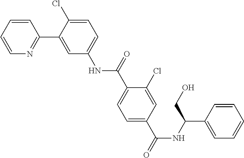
C1=CN=C(C2=CC(NC(C3=CC=C(C(NC(C4=CC=CC=C4)CO)=O)C=C3Cl)=O)=CC=C2Cl)C=C1
